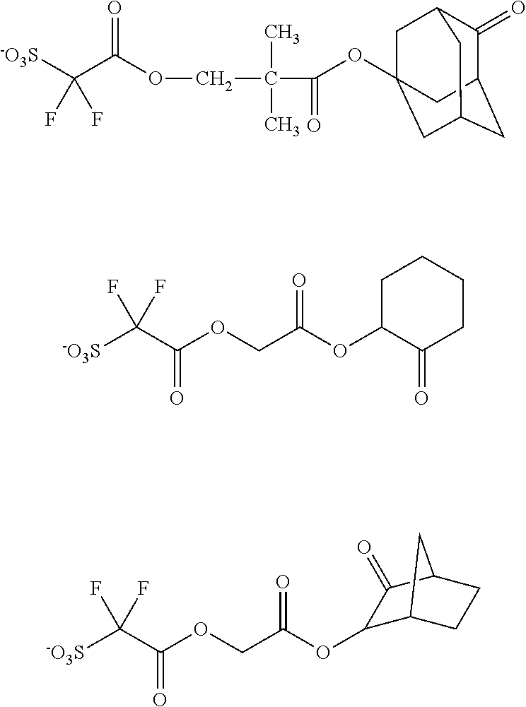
C(C(=O)OCC(C(OC12CC3C(=O)C(CC(C1)C3)C2)=O)(C)C)([-O3S])(F)F.[-O3S]C(C(=O)OCC(=O)OC1C(=O)CCCC1)(F)F.[-O3S]C(C(=O)OCC(=O)OC1C2CCC(C1=O)C2)(F)F
